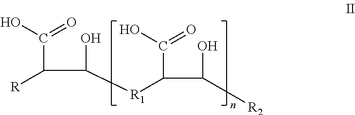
C(C(C(O)[R1]C(C(O)=O)C(O)[R2])[R])(O)=O
